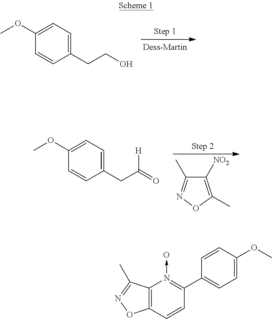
C1=C(OC)C=CC(CCO)=C1.C1([NO2])=C(C)ON=C1C.C1=C(OC)C=CC(CC(=O)[H])=C1.C12=C(C(C)=NO1)N(->O)=C(C1=CC=C(OC)C=C1)C=C2
